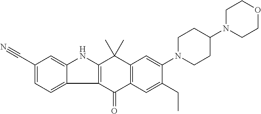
C12=C(C=C(CC)C(N3CCC(N4CCOCC4)CC3)=C1)C(=O)C1=C(C2(C)C)NC2=CC(C#N)=CC=C12
